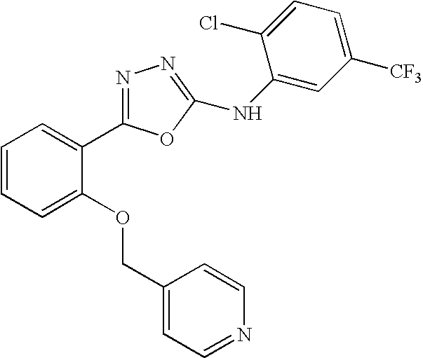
C1=CC=C(OCC2=CC=NC=C2)C(C2=NN=C(NC3=CC([CF3])=CC=C3Cl)O2)=C1
